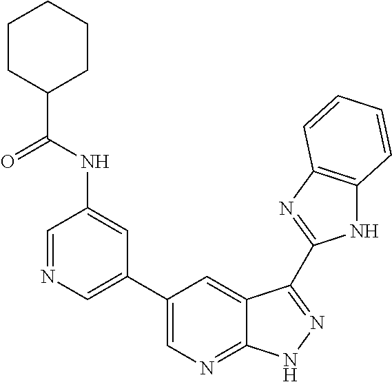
N1C2=C(N=C1C1=NNC3=NC=C(C4=CN=CC(NC(C5CCCCC5)=O)=C4)C=C31)C=CC=C2
